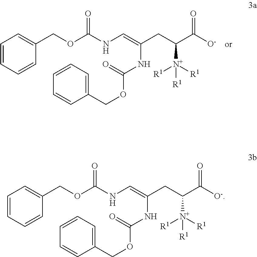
C(CC(C([O-])=O)[N+]([R1])([R1])[R1])(=CNC(OCC1=CC=CC=C1)=O)NC(OCC1=CC=CC=C1)=O.C(CC(C([O-])=O)[N+]([R1])([R1])[R1])(=CNC(OCC1=CC=CC=C1)=O)NC(OCC1=CC=CC=C1)=O
